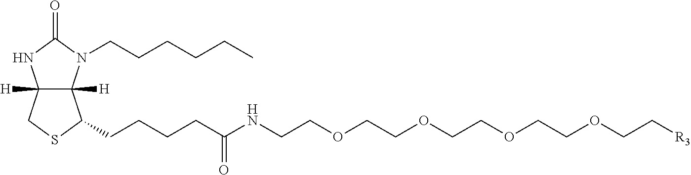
C12([H])C([H])(N(CCCCCC)C(=O)N1)C(CCCCC(NCCOCCOCCOCCOCC[R3])=O)SC2
